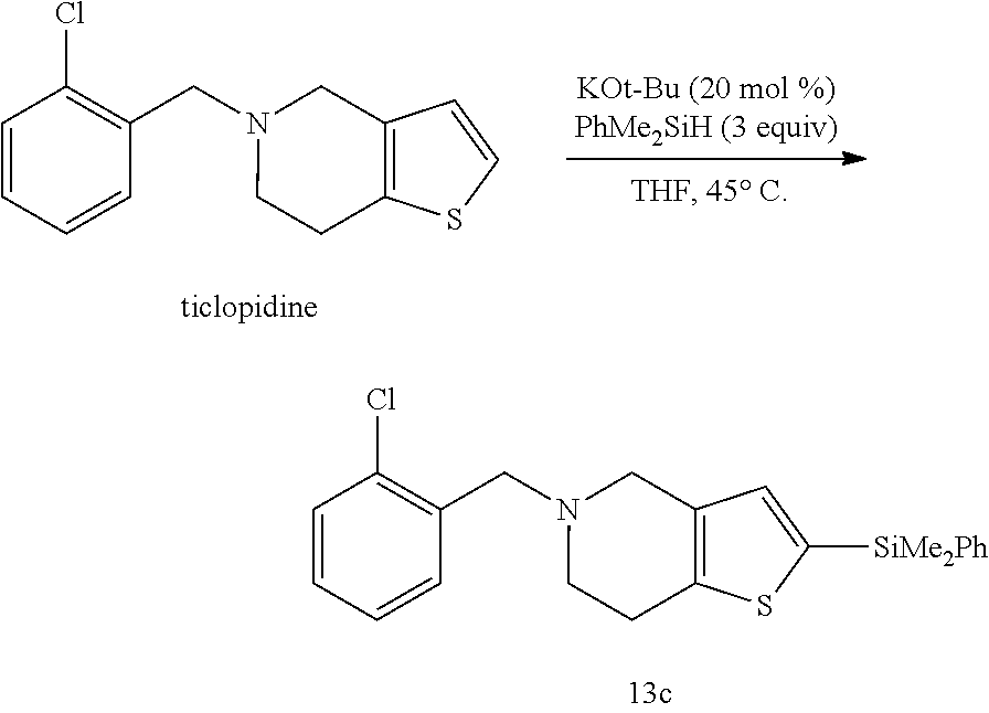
C(N1CCC2=C(C1)C=CS2)C1=C(Cl)C=CC=C1.C(N1CCC2=C(C1)C=C([SiMe2Ph])S2)C1=C(Cl)C=CC=C1
